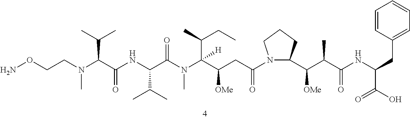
C(C(NC(C(N(C(C(CC(N1C(C(C(C(NC(CC2=CC=CC=C2)C(=O)O)=O)C)[OMe])CCC1)=O)[OMe])(C(CC)C)[H])C)=O)C(C)C)=O)(C(C)C)N(CCON)C
